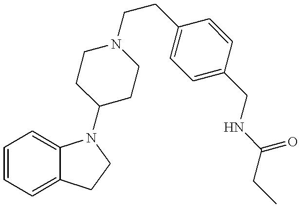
C1=CC=C2C(=C1)N(C1CCN(CCC3=CC=C(CNC(CC)=O)C=C3)CC1)CC2
